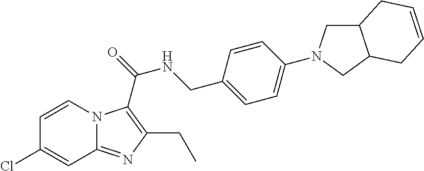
C1=CN2C(=NC(CC)=C2C(=O)NCC2=CC=C(N3CC4C(C3)CC=CC4)C=C2)C=C1Cl
